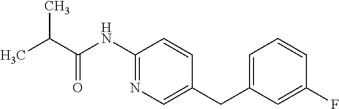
CC(C)C(=O)NC1=NC=C(CC2=CC=CC(F)=C2)C=C1
